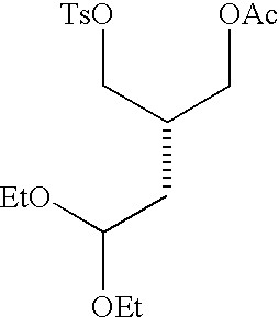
[TsO]CC(C[OAc])CC([EtO])[OEt]
